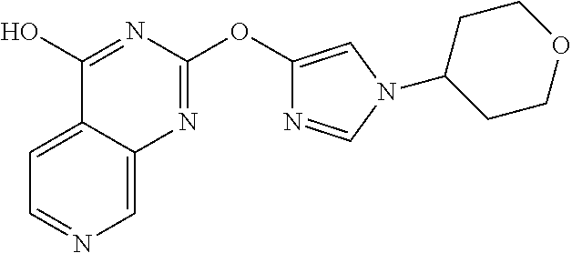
C1=C2C(=CN=C1)N=C(OC1=CN(C3CCOCC3)C=N1)N=C2O
